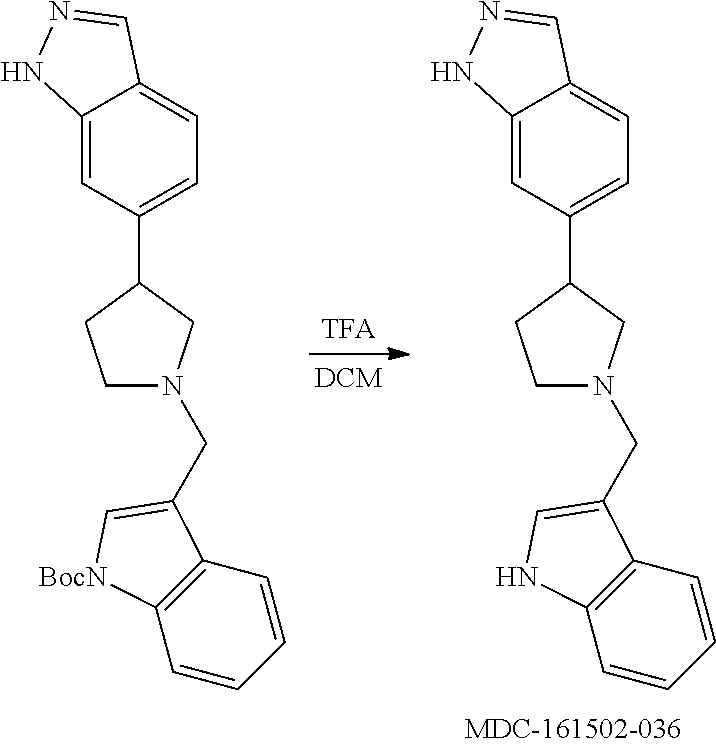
C12=CC(C3CCN(CC4=CNC5=C4C=CC=C5)C3)=CC=C1C=NN2.C12=CC(C3CCN(CC4=C[BocN]C5=C4C=CC=C5)C3)=CC=C1C=NN2
